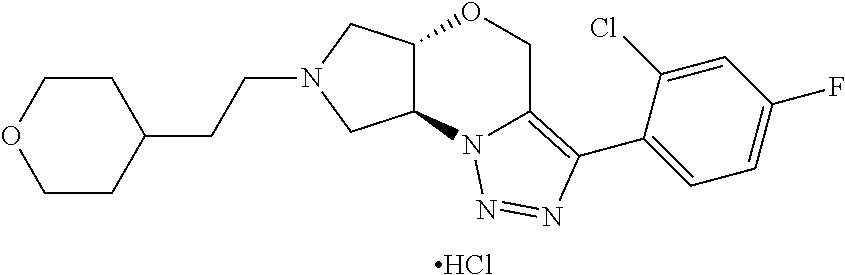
Cl.C(N1CC2C(C1)N1C(=C(C3=CC=C(F)C=C3Cl)N=N1)CO2)CC1CCOCC1
